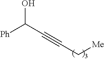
OC(C#CC[Me])[Ph]
